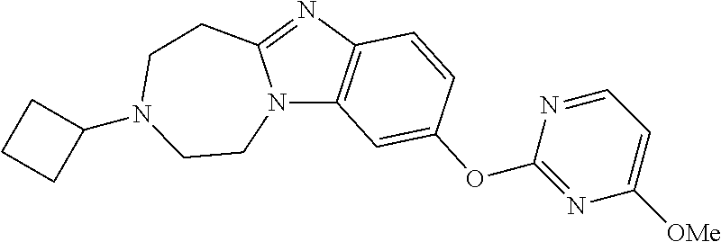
N12C3=C(N=C1CCN(C1CCC1)CC2)C=CC(OC1=NC([OMe])=CC=N1)=C3
